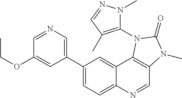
C1=NC=C(C2=CC=C3C(=C2)C2=C(C=N3)N(C)C(=O)N2C2=C(C)C=NN2C)C=C1OCC
